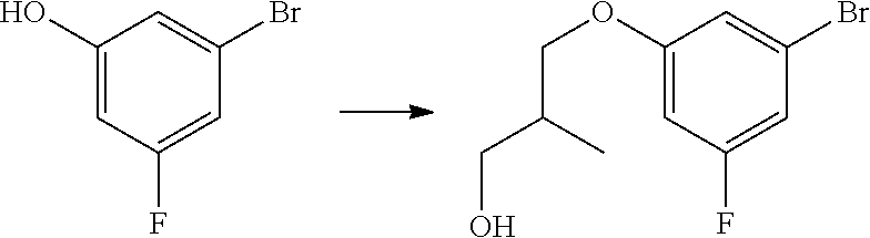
BrC1=CC(O)=CC(F)=C1.C1(OCC(C)CO)=CC(F)=CC(Br)=C1
